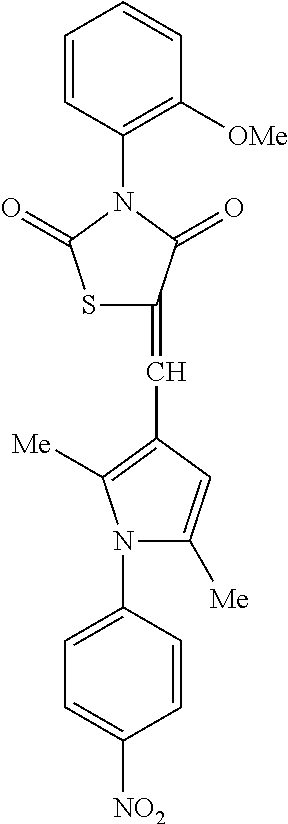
C1(N2C(=O)SC(=CC3=C([Me])N(C4=CC=C([NO2])C=C4)C([Me])=C3)C2=O)=C([OMe])C=CC=C1
